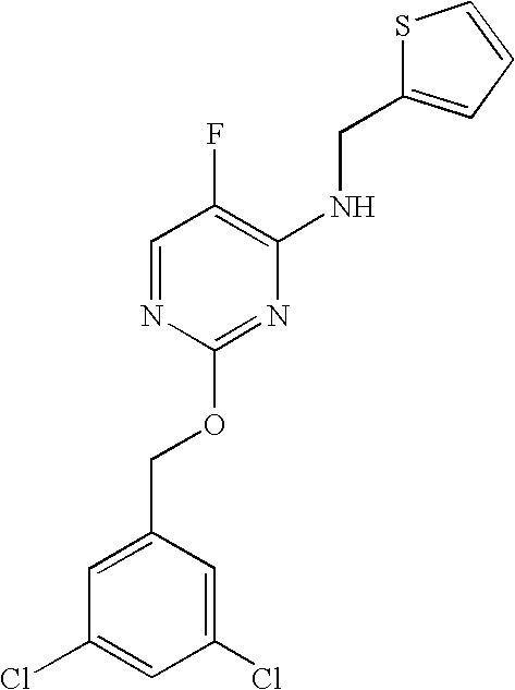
C1(Cl)=CC(COC2=NC(NCC3=CC=CS3)=C(F)C=N2)=CC(Cl)=C1
